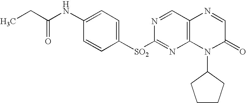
C1=CC([SO2]C2=NC3=C(C=N2)N=CC(=O)N3C2CCCC2)=CC=C1NC(CC)=O
